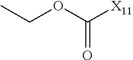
CCOC([X11])=O
